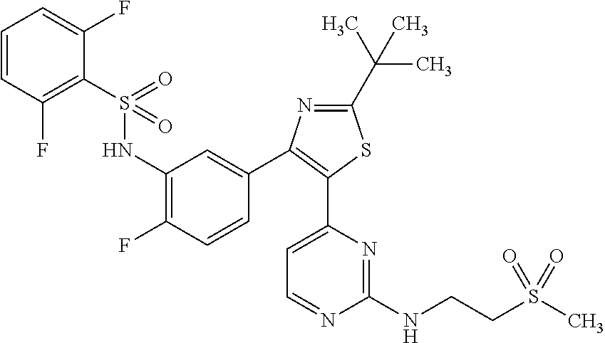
C1=CC(F)=C(S(NC2=C(F)C=CC(C3=C(C4=CC=NC(NCCS(C)(=O)=O)=N4)SC(C(C)(C)C)=N3)=C2)(=O)=O)C(F)=C1
